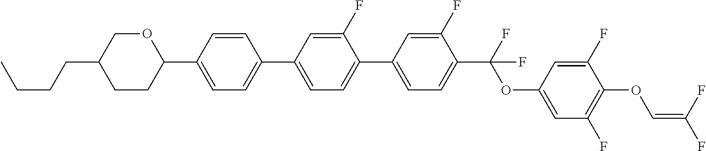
C1CC(C2=CC=C(C3=CC=C(C4=CC=C(C(OC5=CC(F)=C(OC=C(F)F)C(F)=C5)(F)F)C(F)=C4)C(F)=C3)C=C2)OCC1CCCC
